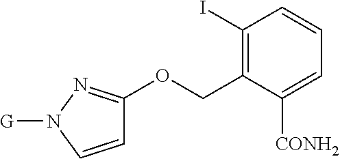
C1(I)=C(COC2=NN([G])C=C2)C([CONH2])=CC=C1
